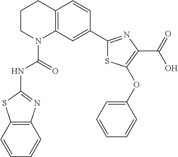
C1CN(C(=O)NC2=NC3=C(S2)C=CC=C3)C2=C(C1)C=CC(C1=NC(C(=O)O)=C(OC3=CC=CC=C3)S1)=C2
